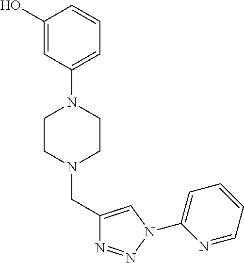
C1(O)=CC(N2CCN(CC3=CN(C4=CC=CC=N4)N=N3)CC2)=CC=C1
